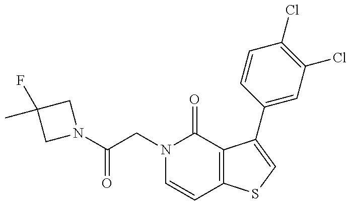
N1(C(CN2C=CC3=C(C2=O)C(C2=CC(Cl)=C(Cl)C=C2)=CS3)=O)CC(C)(F)C1
